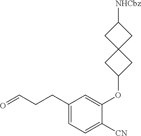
C1([CN])=CC=C(CCC=O)C=C1OC1CC2(C1)CC([NHCbz])C2
